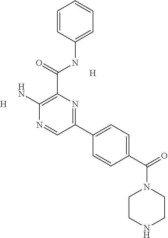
[H].[H].C1(N)=C(C(=O)NC2=CC=CC=C2)N=C(C2=CC=C(C(=O)N3CCNCC3)C=C2)C=N1
